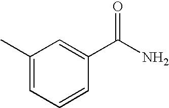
C1(C)=CC=CC(C(N)=O)=C1
